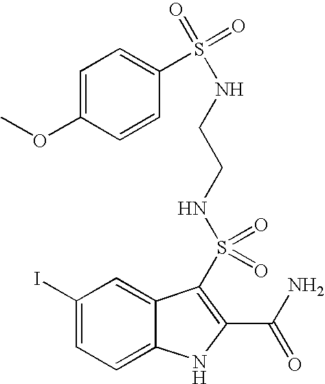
S(=O)(C1=C(C(=O)N)NC2=CC=C(I)C=C21)(NCCNS(=O)(=O)C1=CC=C(OC)C=C1)=O
